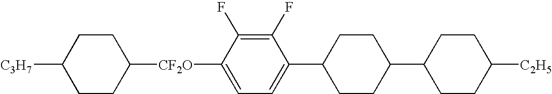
C1CC([CF2O]C2=CC=C(C3CCC(C4CCC([C2H5])CC4)CC3)C(F)=C2F)CCC1[C3H7]
